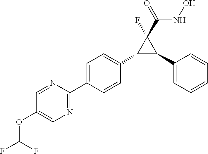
C1=NC(C2=CC=C(C3C(C4=CC=CC=C4)C3(C(NO)=O)F)C=C2)=NC=C1OC(F)F
